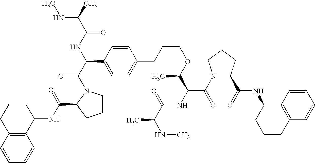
C1CN(C(C(NC(C(C)NC)=O)C2=CC=C(CCCOC(C(NC(C(NC)C)=O)C(N3C(C(=O)NC4CCCC5=C4C=CC=C5)CCC3)=O)C)C=C2)=O)C(C(=O)NC2CCCC3=C2C=CC=C3)C1
